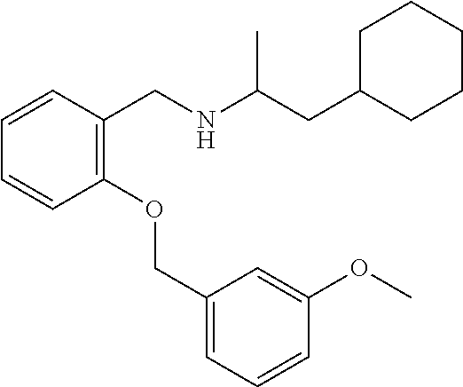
C1(OCC2=CC=CC(OC)=C2)=C(CNC(CC2CCCCC2)C)C=CC=C1
